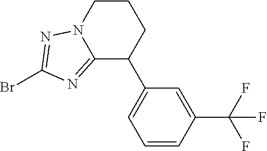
C12=NC(Br)=NN1CCCC2C1=CC=CC(C(F)(F)F)=C1
